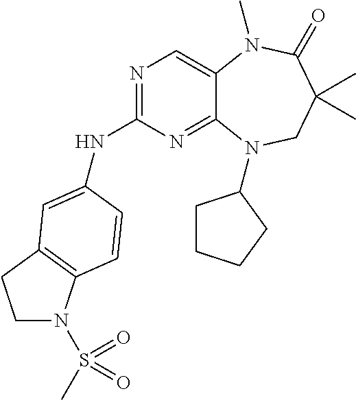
N1=C(NC2=CC3=C(N(S(C)(=O)=O)CC3)C=C2)N=C2C(=C1)N(C)C(=O)C(C)(C)CN2C1CCCC1
